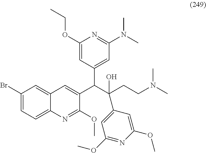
C1(Br)=CC=C2C(=C1)C=C(C(C(CCN(C)C)(O)C1=CC(OC)=NC(OC)=C1)C1=CC(N(C)C)=NC(OCC)=C1)C(OC)=N2
